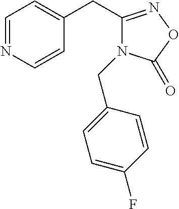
C1=NC=CC(CC2=NOC(=O)N2CC2=CC=C(F)C=C2)=C1
